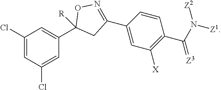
C1(Cl)=CC(Cl)=CC(C2([R])CC(C3=CC([X])=C(C(N([Z1])[Z2])=[Z3])C=C3)=NO2)=C1
